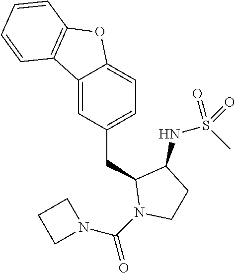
C12=CC(CC3N(C(N4CCC4)=O)CCC3NS(C)(=O)=O)=CC=C1OC1=C2C=CC=C1
